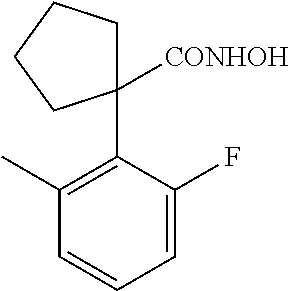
C1(C)=C(C2([CONHOH])CCCC2)C(F)=CC=C1
